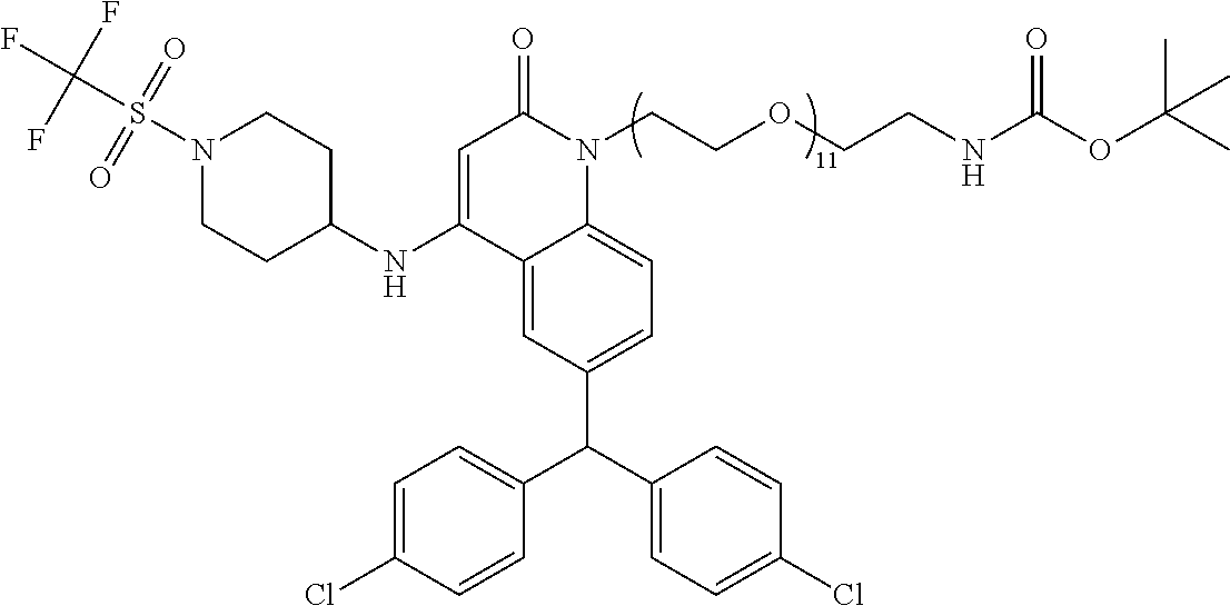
C12=CC(C(C3=CC=C(Cl)C=C3)C3=CC=C(Cl)C=C3)=CC=C1N(CCOCCNC(OC(C)(C)C)=O)C(=O)C=C2NC1CCN(S(C(F)(F)F)(=O)=O)CC1
